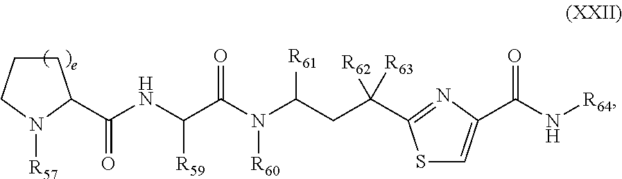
C1CCN([R57])C1C([HN]C(C(N(C(CC([R62])([R63])C1=NC(C(N[R64])=O)=CS1)[R61])[R60])=O)[R59])=O
